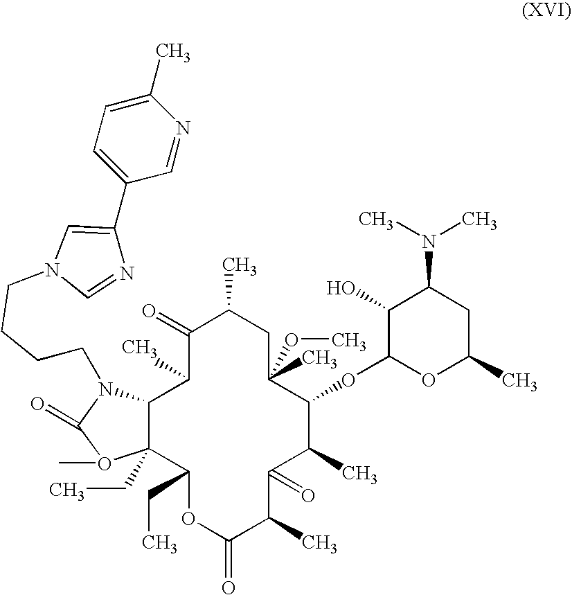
C12C(CC)(C(CC)OC(=O)C(C)C(=O)C(C)C(OC3OC(C)CC(N(C)C)C3O)C(C)(OC)CC(C)C(=O)C1C)O(C)C(=O)N2CCCCN1C=NC(C2=CC=C(C)N=C2)=C1
